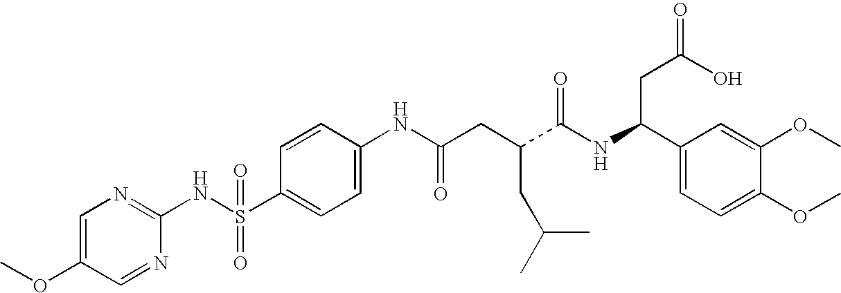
C1=CC(NC(CC(C(NC(C2=CC=C(OC)C(OC)=C2)CC(=O)O)=O)CC(C)C)=O)=CC=C1S(NC1=NC=C(OC)C=N1)(=O)=O
